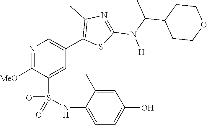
N1=C([MeO])C(S(NC2=CC=C(O)C=C2C)(=O)=O)=CC(C2=C(C)N=C(N(C(C)C3CCOCC3)[H])S2)=C1
